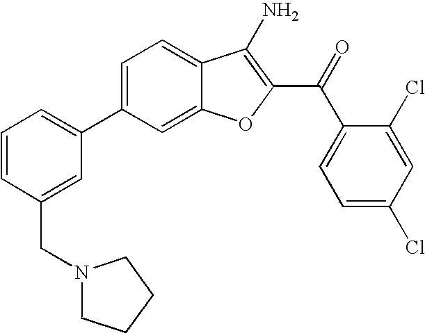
C1=CC(CN2CCCC2)=CC(C2=CC=C3C(=C2)OC(C(C2=CC=C(Cl)C=C2Cl)=O)=C3N)=C1
